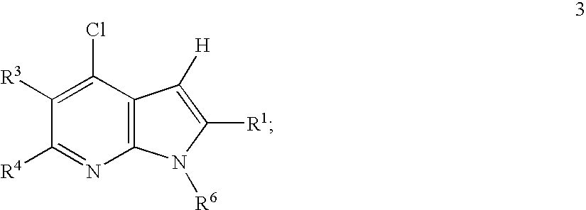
C1([R3])=C(Cl)C2=C(N=C1[R4])N([R6])C([R1])=C2[H]
